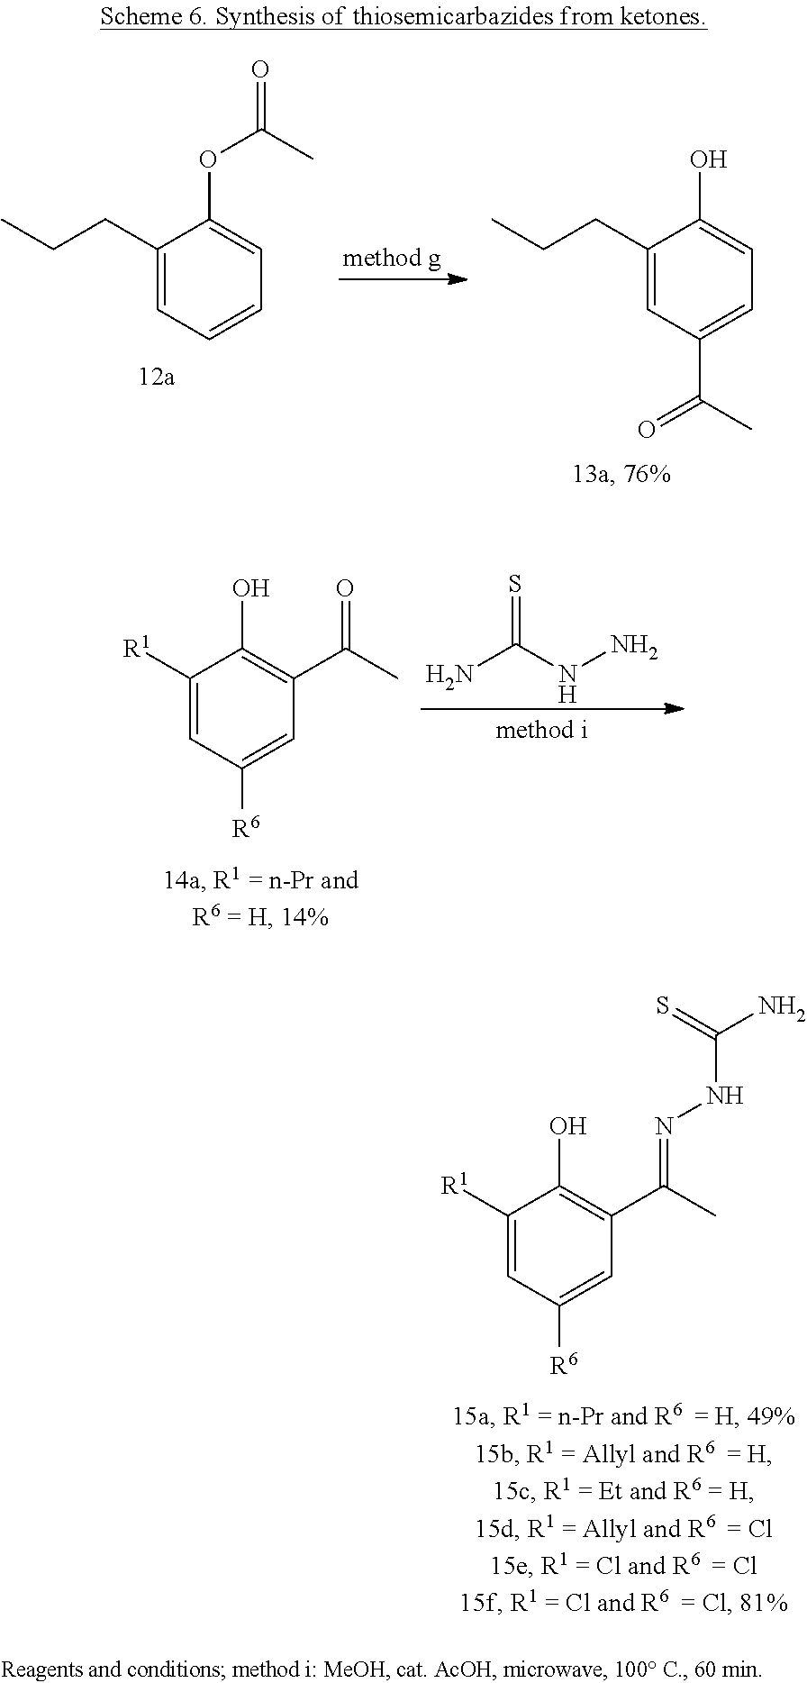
C1(CCC)=CC=CC=C1OC(C)=O.C1(CCC)=CC(C(=O)C)=CC=C1O.C1([R1])=CC([R6])=CC(C(C)=NNC(=S)N)=C1O.NC(NN)=S.C1([R1])=CC([R6])=CC(C(C)=O)=C1O
